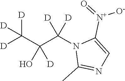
[D]C(C(C(N1C(C)=NC=C1[N+](=O)[O-])([D])[D])(O)[D])([D])[D]
